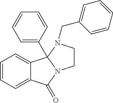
C1=CC=C2C(=C1)C1(C3=CC=CC=C3)N(C2=O)CCN1CC1=CC=CC=C1
